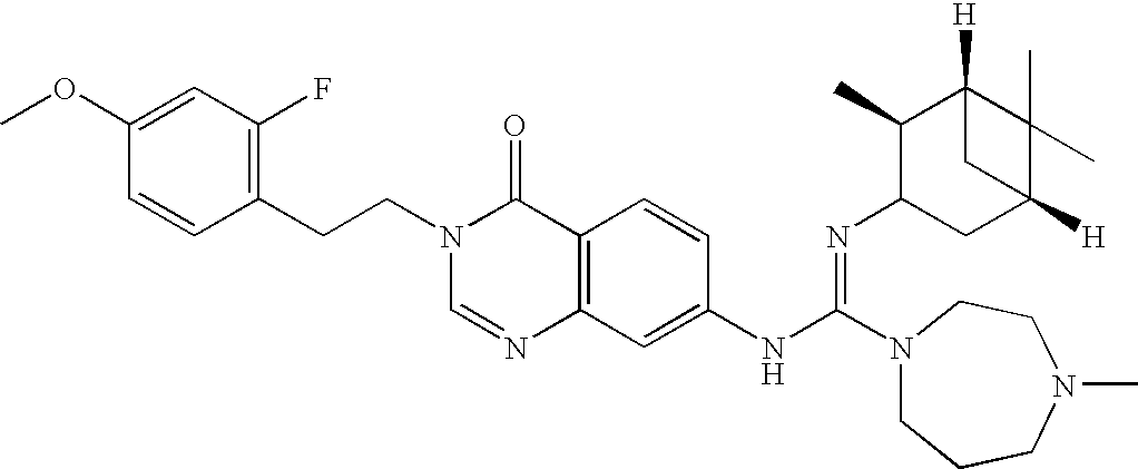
C1(CCN2C=NC3=C(C2=O)C=CC(NC(N2CCCN(C)CC2)=NC2CC4([H])C(C)(C)C([H])(C2C)C4)=C3)=C(F)C=C(OC)C=C1
